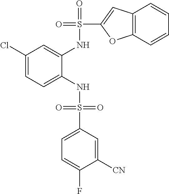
C1(Cl)=CC=C(NS(=O)(=O)C2=CC=C(F)C([CN])=C2)C(NS(=O)(C2=CC3=C(O2)C=CC=C3)=O)=C1
